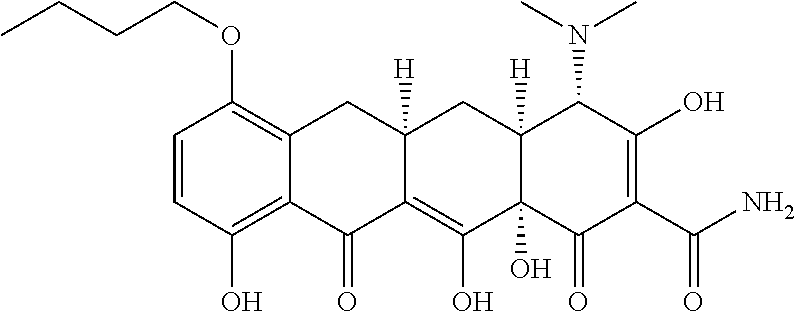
C1=CC(O)=C2C(=C1OCCCC)CC1([H])C(=C(O)C3(O)C([H])(C1)C(N(C)C)C(O)=C(C(N)=O)C3=O)C2=O
